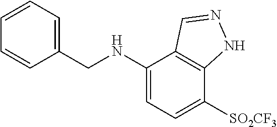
C1=CC=C(CNC2=CC=C([SO2CF3])C3=C2C=NN3)C=C1
